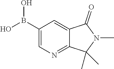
C1(B(O)O)=CN=C2C(=C1)C(=O)N(C)C2(C)C
